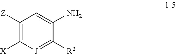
C1([Z])=C([X])[J]=C([R2])C(N)=C1
